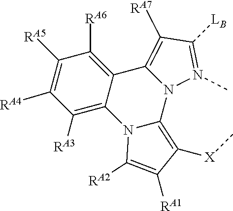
N12N(C)=C([LB])C([RA7])=C1C1=C([RA6])C([RA5])=C([RA4])C([RA3])=C1N1C2=C([X]C)C([RA1])=C1[RA2]
